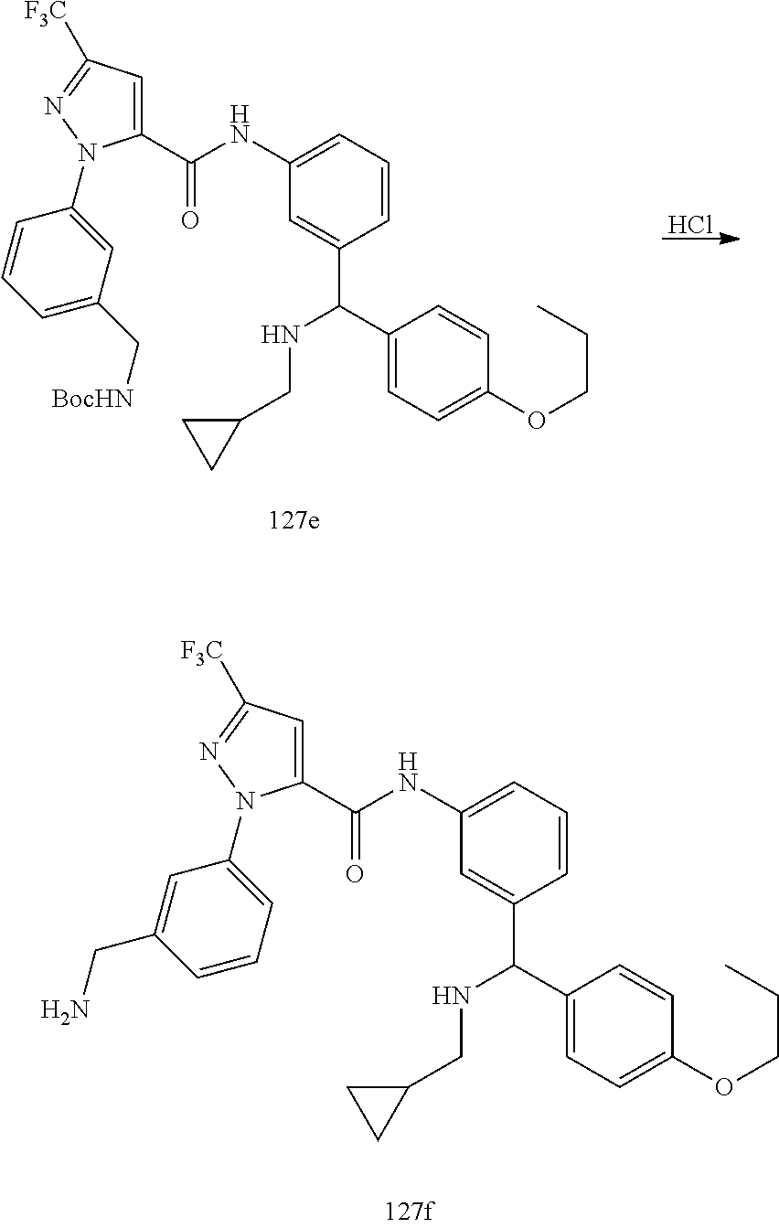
C1(NC(=O)C2=CC([F3C])=NN2C2=CC=CC(CN)=C2)=CC=CC(C(C2=CC=C(OCCC)C=C2)NCC2CC2)=C1.Cl.C1(C(NC2=CC=CC(C(NCC3CC3)C3=CC=C(OCCC)C=C3)=C2)=O)=CC([F3C])=NN1C1=CC(C[BocHN])=CC=C1
